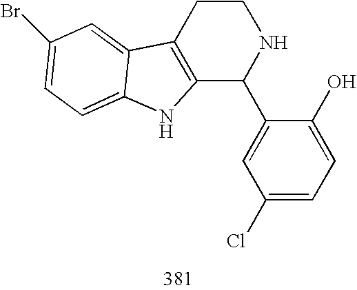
C12=C(CCNC1C1=CC(Cl)=CC=C1O)C1=CC(Br)=CC=C1N2
